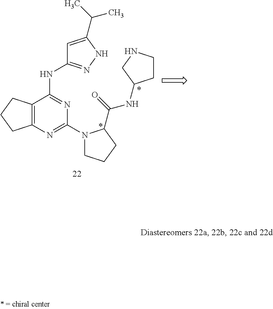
C12=C(N=C(N3CCCC3C(=O)NC3CCNC3)N=C1NC1=NNC(C(C)C)=C1)CCC2
